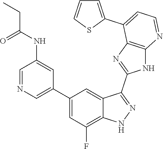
C1=NC=C(C2=CC(F)=C3C(=C2)C(C2=NC4=C(N2)N=CC=C4C2=CC=CS2)=NN3)C=C1NC(=O)CC
